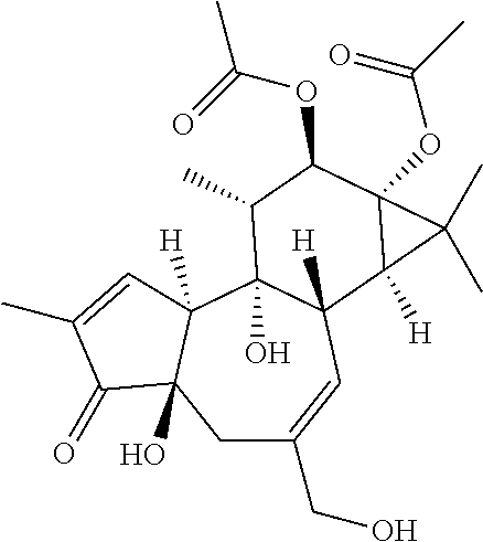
C1C(CO)=CC2([H])C(O)(C3([H])C1(O)C(=O)C(C)=C3)C(C)C(OC(C)=O)C1(OC(C)=O)C2([H])C1(C)C
